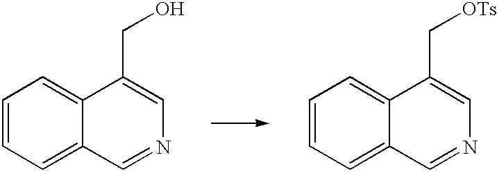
C1=CC=C2C(=C1)C(CO)=CN=C2.C1=CC=C2C(=C1)C(C[OTs])=CN=C2
